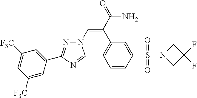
N1(C=C(C(=O)N)C2=CC=CC(S(N3CC(F)(F)C3)(=O)=O)=C2)N=C(C2=CC([F3C])=CC([F3C])=C2)N=C1
